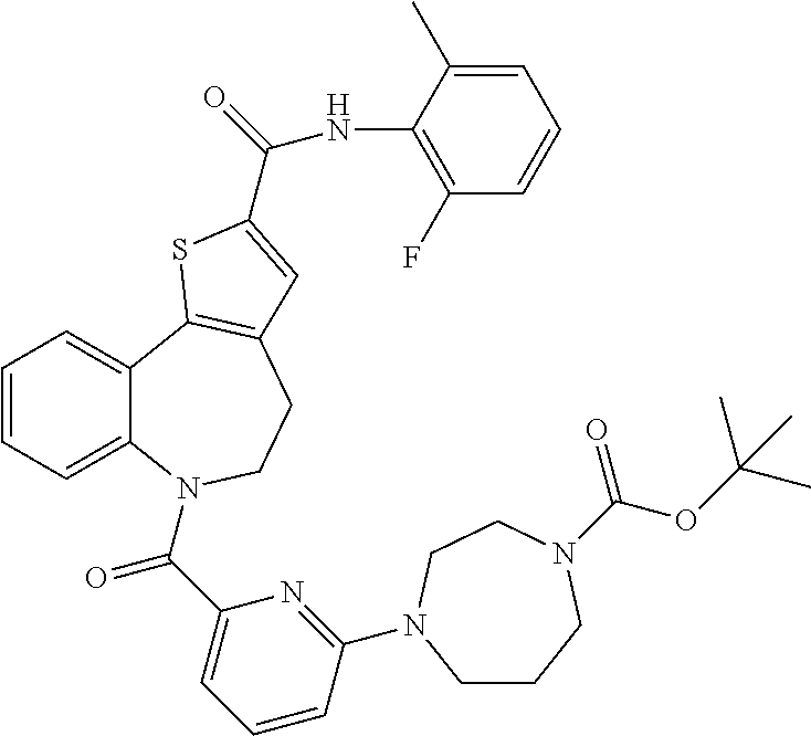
C1=CC=C2C(=C1)C1=C(CCN2C(C2=CC=CC(N3CCCN(C(OC(C)(C)C)=O)CC3)=N2)=O)C=C(C(=O)NC2=C(F)C=CC=C2C)S1
